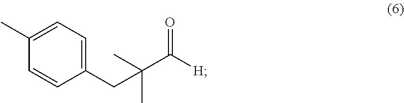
C1(C)=CC=C(CC(C)(C)C(=O)[H])C=C1
